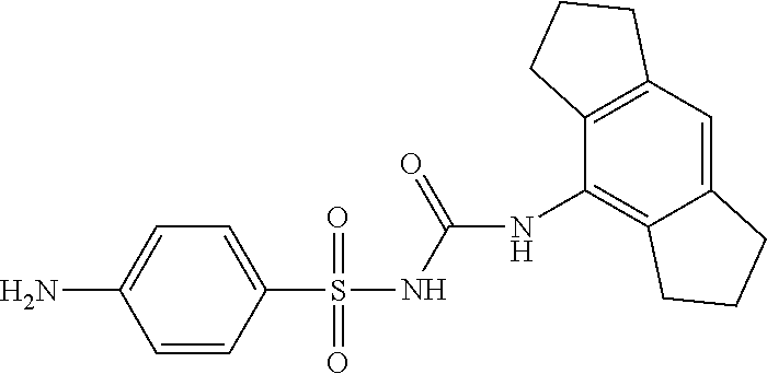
N(C1=C2C(=CC3=C1CCC3)CCC2)C(NS(=O)(=O)C1=CC=C(N)C=C1)=O
